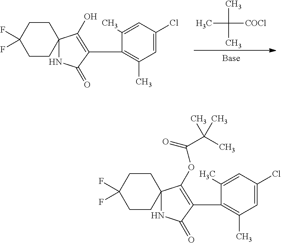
C1CC2(CCC1(F)F)NC(=O)C(C1=C(C)C=C(Cl)C=C1C)=C2O.CC(C)([COCl])C.C1CC2(CCC1(F)F)NC(=O)C(C1=C(C)C=C(Cl)C=C1C)=C2OC(C(C)(C)C)=O
